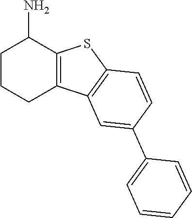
C12=C(SC3=C1C=C(C1=CC=CC=C1)C=C3)C(N)CCC2
